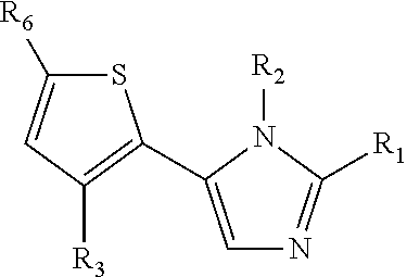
C1=C(C2=C([R3])C=C([R6])S2)N([R2])C([R1])=N1
